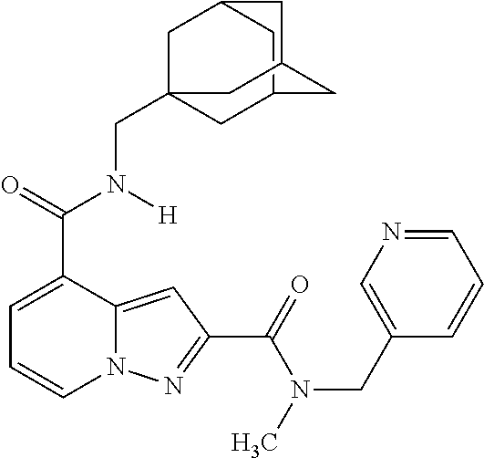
C1=C(C(=O)N([H])CC23CC4CC(C2)CC(C4)C3)C2=CC(C(=O)N(C)CC3=CN=CC=C3)=NN2C=C1
